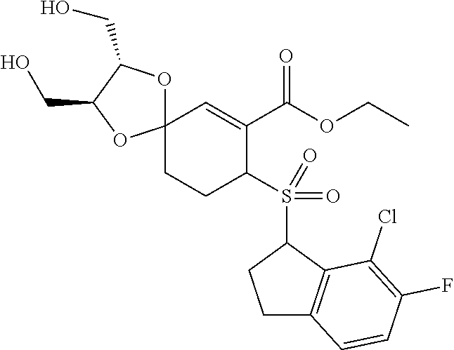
C12(CCC(S(C3CCC4=C3C(Cl)=C(F)C=C4)(=O)=O)C(C(OCC)=O)=C1)OC(CO)C(CO)O2
